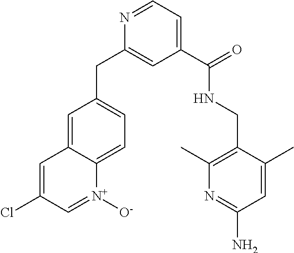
N1=CC=C(C(NCC2=C(C)N=C(N)C=C2C)=O)C=C1CC1=CC=C2C(=C1)C=C(Cl)C=[N+]2[O-]
